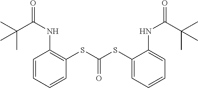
C1=CC=CC(SC(SC2=CC=CC=C2NC(=O)C(C)(C)C)=O)=C1NC(=O)C(C)(C)C
